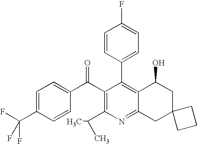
C1(C2=C3C(=NC(C(C)C)=C2C(C2=CC=C(C(F)(F)F)C=C2)=O)CC2(CC3O)CCC2)=CC=C(F)C=C1
